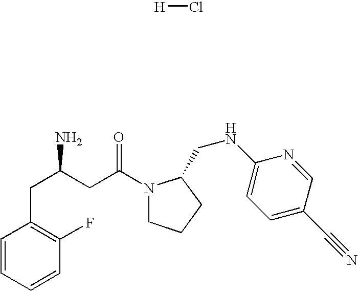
[H]Cl.C1=CC=CC(CC(N)CC(N2CCCC2CNC2=CC=C(C#N)C=N2)=O)=C1F
